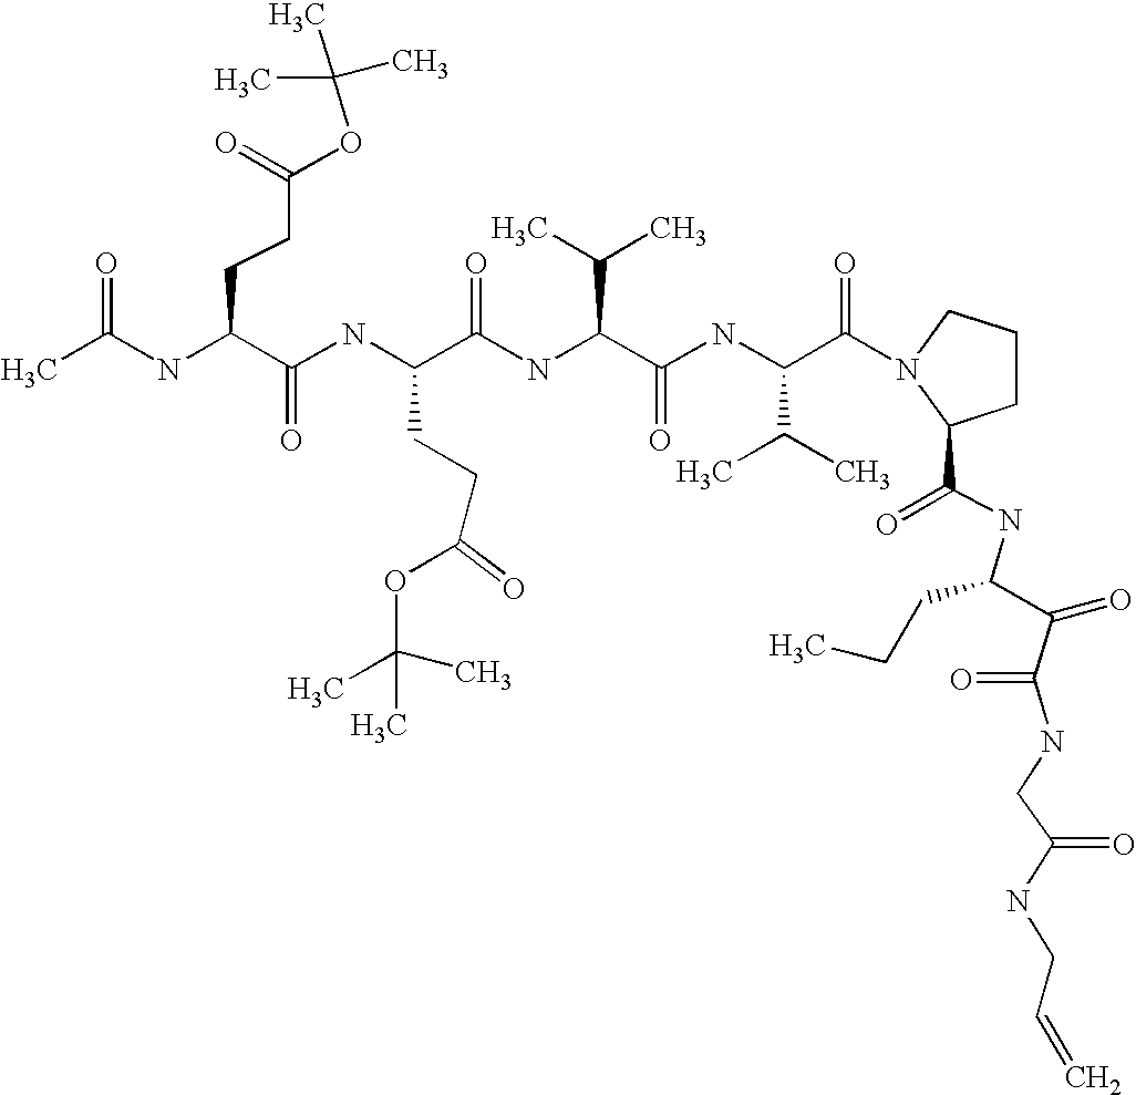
CC(NC(C(NC(C(NC(C(C)C)C(=O)NC(C(C)C)C(=O)N1CCCC1C(=O)NC(C(=O)C(NCC(NCC=C)=O)=O)CCC)=O)CCC(OC(C)(C)C)=O)=O)CCC(OC(C)(C)C)=O)=O
